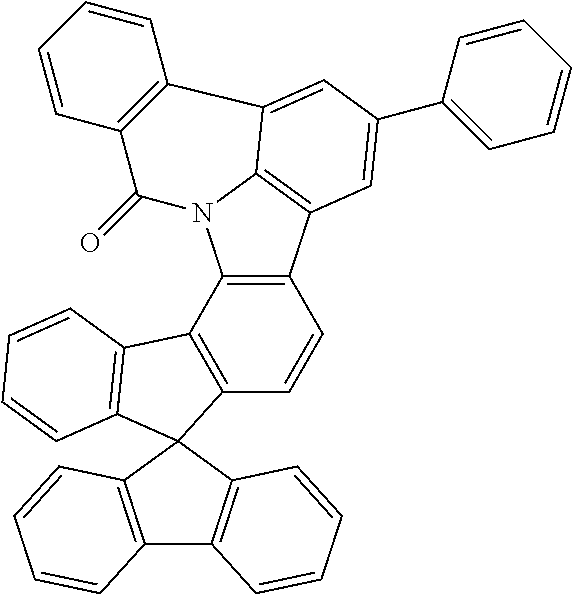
C12=C(C3=C(C=C1)C1(C4=C3C=CC=C4)C3=C(C4=C1C=CC=C4)C=CC=C3)N1C3=C2C=C(C2=CC=CC=C2)C=C3C2=C(C=CC=C2)C1=O
